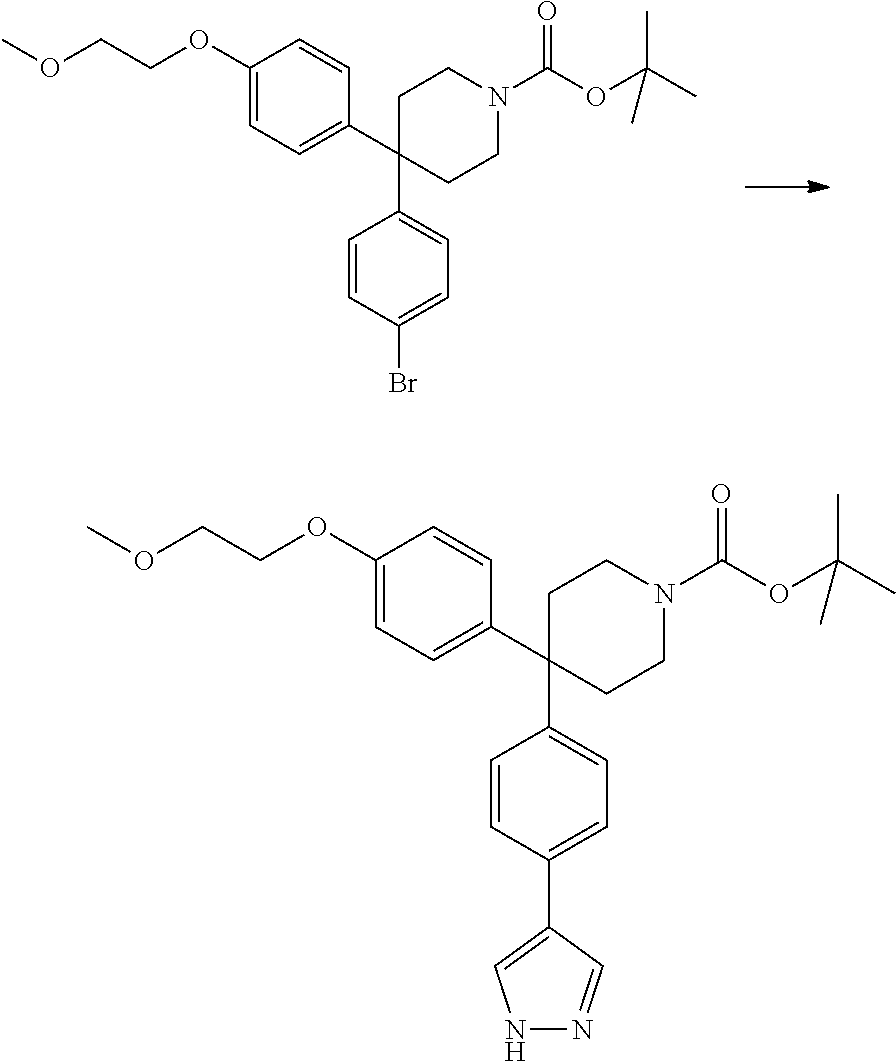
C1(C2(C3=CC=C(Br)C=C3)CCN(C(OC(C)(C)C)=O)CC2)=CC=C(OCCOC)C=C1.C1(C2(C3=CC=C(C4=CNN=C4)C=C3)CCN(C(OC(C)(C)C)=O)CC2)=CC=C(OCCOC)C=C1
